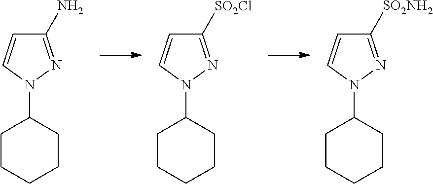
C1(N)=NN(C2CCCCC2)C=C1.C1([SO2Cl])=NN(C2CCCCC2)C=C1.C1([SO2NH2])=NN(C2CCCCC2)C=C1
